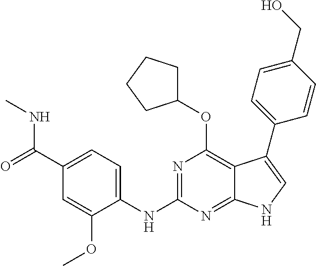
N1=C(NC2=CC=C(C(=O)NC)C=C2OC)N=C2C(=C1OC1CCCC1)C(C1=CC=C(CO)C=C1)=CN2
